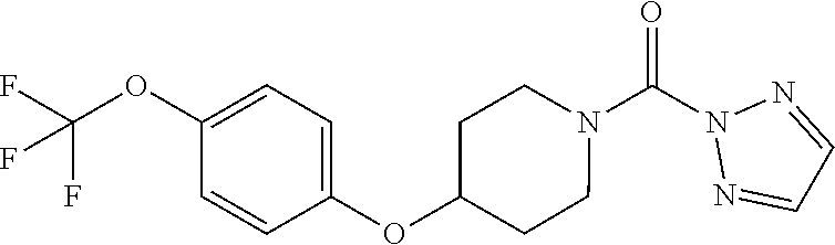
O=C(N1N=CC=N1)N1CCC(OC2=CC=C(OC(F)(F)F)C=C2)CC1
